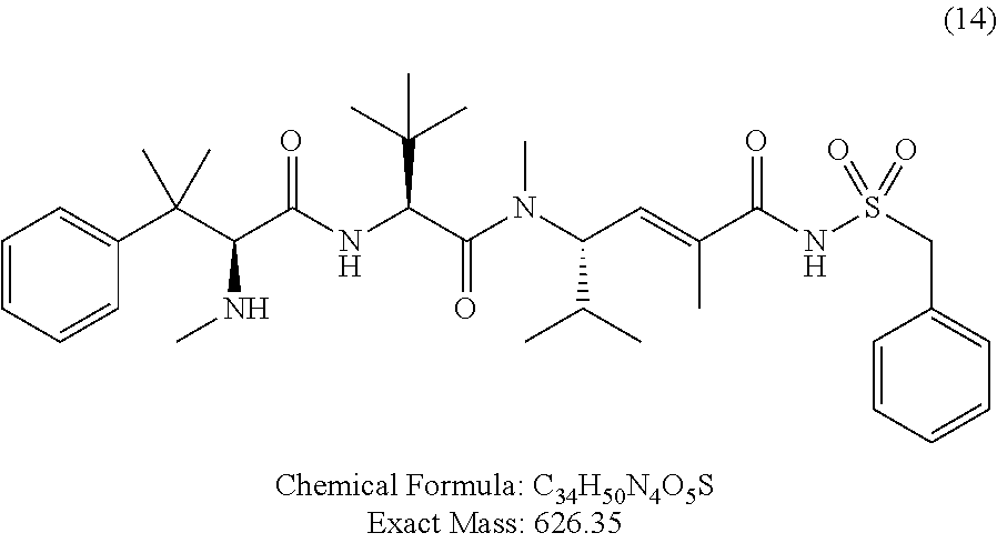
C1=CC=CC(C(C(C(NC(C(N(C(C=C(C(NS(CC2=CC=CC=C2)(=O)=O)=O)C)C(C)C)C)=O)C(C)(C)C)=O)NC)(C)C)=C1
